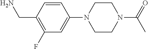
C1=CC(CN)=C(F)C=C1N1CCN(C(=O)C)CC1
